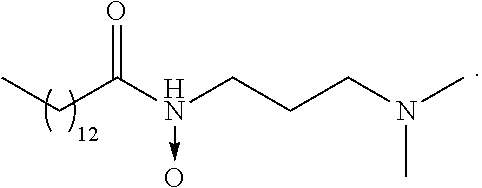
CCC(N(CCCN(C)C)->O)=O
